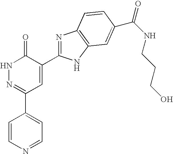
N1N=C(C2=CC=NC=C2)C=C(C2=NC3=C(N2)C=C(C(=O)NCCCO)C=C3)C1=O
